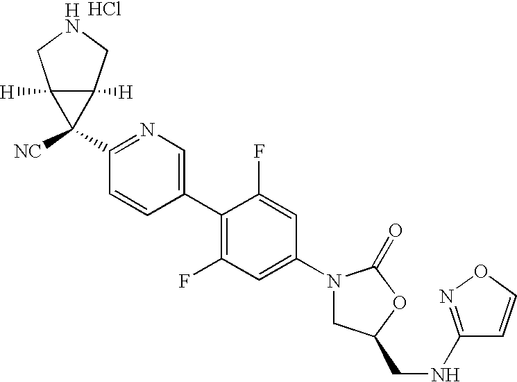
C1(N2CC(CNC3=NOC=C3)OC2=O)=CC(F)=C(C2=CN=C(C3([NC])C4([H])C3([H])CNC4)C=C2)C(F)=C1.Cl
